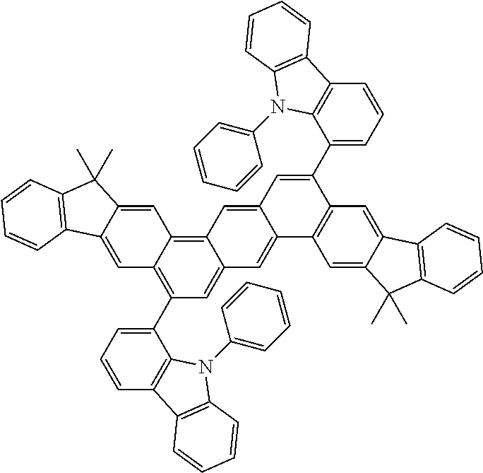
C1(C2=CC=CC3=C2N(C2=CC=CC=C2)C2=C3C=CC=C2)=C2C(=C3C(=C1)C=C1C(=C3)C=C(C3=CC=CC4=C3N(C3=CC=CC=C3)C3=C4C=CC=C3)C3=C1C=C1C(=C3)C3=C(C1(C)C)C=CC=C3)C=C1C(=C2)C2=C(C1(C)C)C=CC=C2
